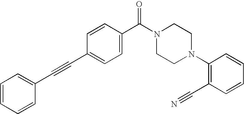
C1=CC=CC(C#CC2=CC=C(C(N3CCN(C4=C(C#N)C=CC=C4)CC3)=O)C=C2)=C1
